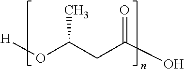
[H]OC(CC(O)=O)C
